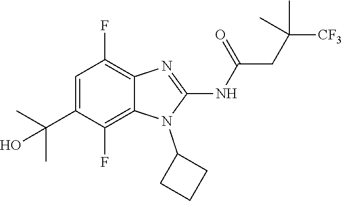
C1=C(C(C)(C)O)C(F)=C2C(=C1F)N=C(NC(=O)CC([CF3])(C)C)N2C1CCC1
